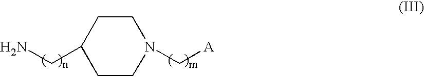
NCC1CCN(C[A])CC1
